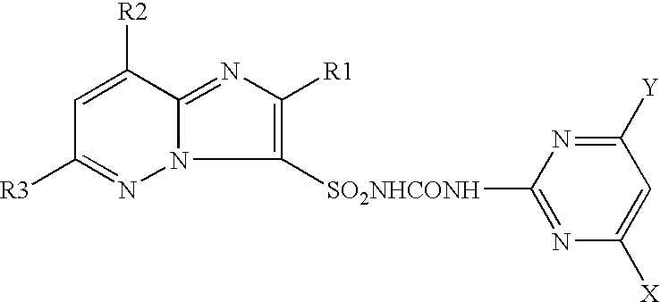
C1([Y])=NC([SO2NHCONH]C2=C([R1])N=C3N2N=C([R3])C=C3[R2])=NC([X])=C1
